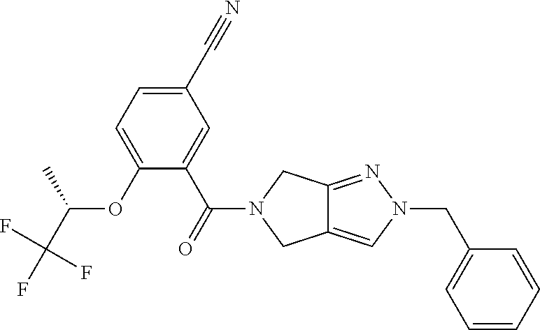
C1(C#N)=CC=C(OC(C(F)(F)F)C)C(C(=O)N2CC3=CN(CC4=CC=CC=C4)N=C3C2)=C1
